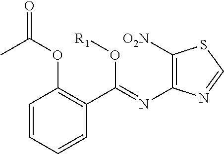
C1=CC=CC(C(=NC2=C([O2N])SC=N2)O[R1])=C1OC(=O)C
